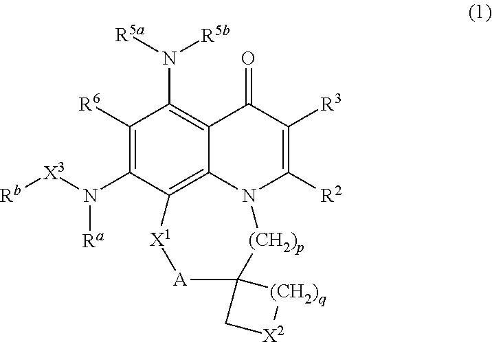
C1([R6])=C(N([X3][Rb])[Ra])C2=C3C(=C1N([R5a])[R5b])C(=O)C([R3])=C([R2])N3[(CH2)p]C1([A][X1]2)C[X2][(CH2)q]1
